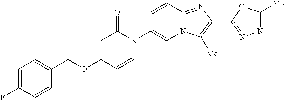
C1(COC2=CC(=O)N(C3=CN4C(=NC(C5=NN=C([Me])O5)=C4[Me])C=C3)C=C2)=CC=C(F)C=C1
